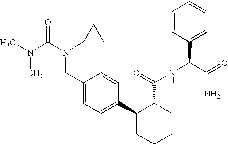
CN(C(N(C1CC1)CC1=CC=C(C2CCCCC2C(=O)NC(C(=O)N)C2=CC=CC=C2)C=C1)=O)C
